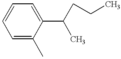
C1(C(C)CCC)=CC=CC=C1C
